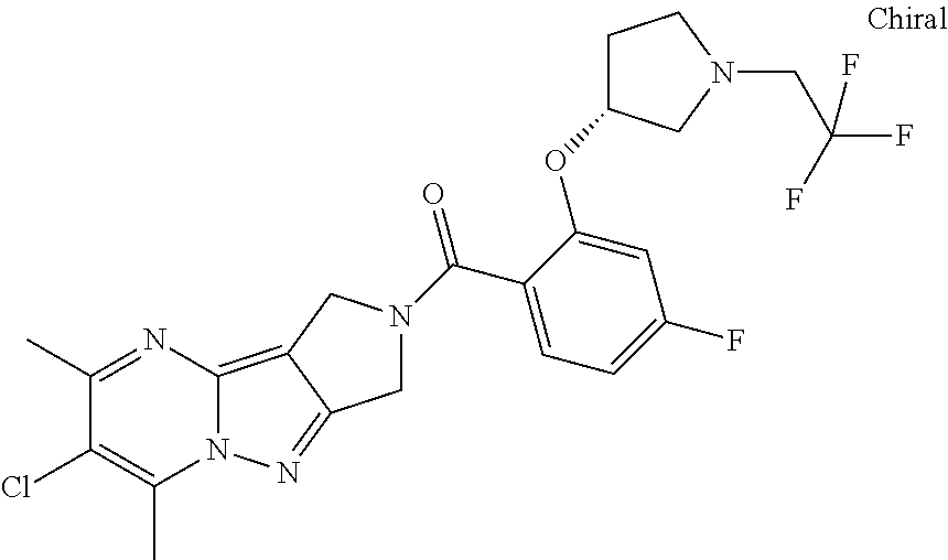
O=C(C1=CC=C(F)C=C1OC1CCN(CC(F)(F)F)C1)N1CC2=NN3C(=C2C1)N=C(C)C(Cl)=C3C
